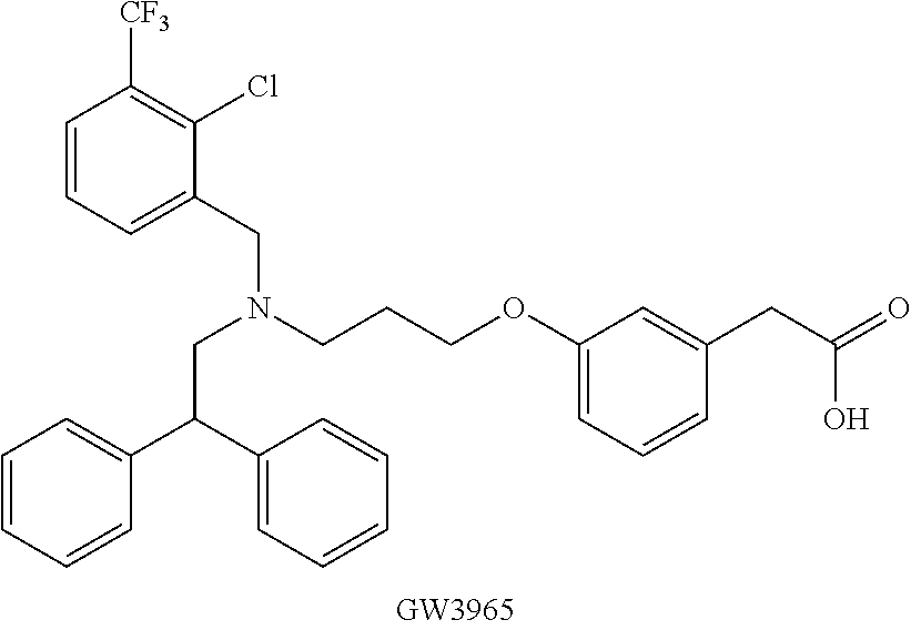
C1=CC=C(CN(CCCOC2=CC=CC(CC(=O)O)=C2)CC(C2=CC=CC=C2)C2=CC=CC=C2)C(Cl)=C1[CF3]
